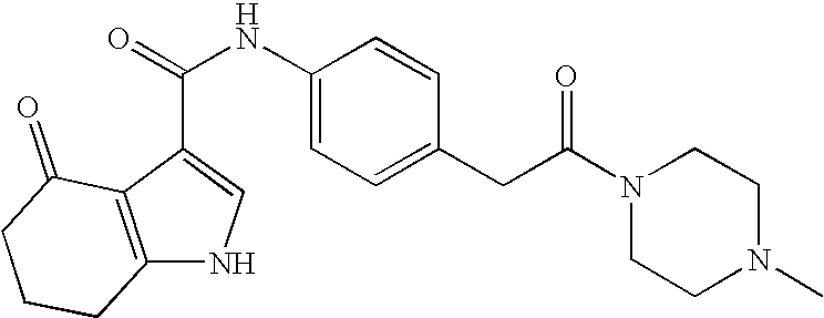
N1C2=C(C(C(=O)NC3=CC=C(CC(N4CCN(C)CC4)=O)C=C3)=C1)C(=O)CCC2
